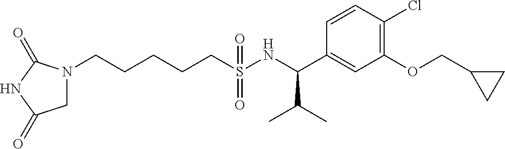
N1(CCCCCS(NC(C2=CC(OCC3CC3)=C(Cl)C=C2)C(C)C)(=O)=O)CC(=O)NC1=O
